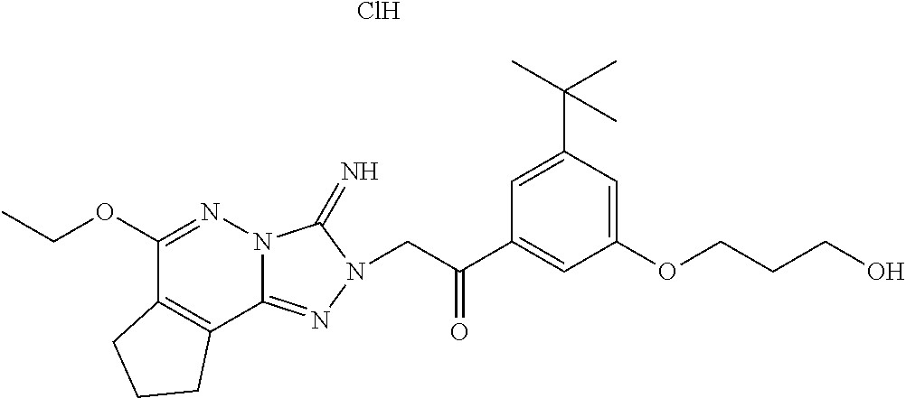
C12=NN(CC(C3=CC(OCCCO)=CC(C(C)(C)C)=C3)=O)C(=N)N1N=C(OCC)C1=C2CCC1.Cl
